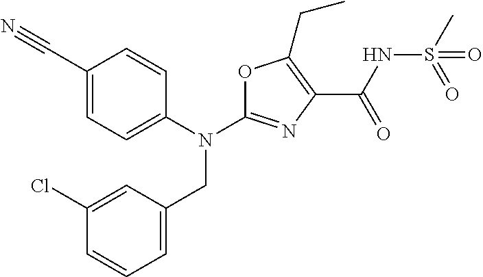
N(C1=NC(C(NS(C)(=O)=O)=O)=C(CC)O1)(CC1=CC=CC(Cl)=C1)C1=CC=C(C#N)C=C1
